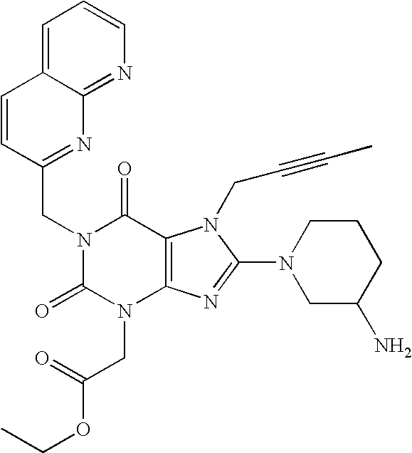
C1=CC(CN2C(=O)N(CC(OCC)=O)C3=C(C2=O)N(CC#CC)C(N2CC(N)CCC2)=N3)=NC2=NC=CC=C12
